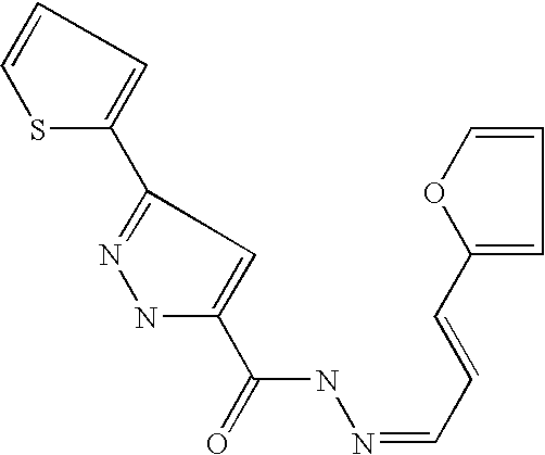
C1=COC(C=CC=NNC(=O)C2=CC(C3=CC=CS3)=NN2)=C1
